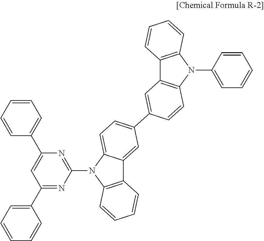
C1=CC(N2C3=C(C4=C2C=CC(C2=CC=C5N(C6=NC(C7=CC=CC=C7)=CC(C7=CC=CC=C7)=N6)C6=C(C5=C2)C=CC=C6)=C4)C=CC=C3)=CC=C1
